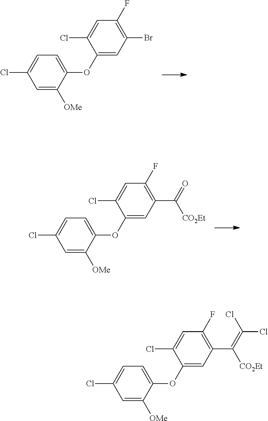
C1=C([OMe])C(OC2=CC(Br)=C(F)C=C2Cl)=CC=C1Cl.C1=C([OMe])C(OC2=CC(C(=O)[CO2Et])=C(F)C=C2Cl)=CC=C1Cl.C1=C([OMe])C(OC2=CC(C(=C(Cl)Cl)[CO2Et])=C(F)C=C2Cl)=CC=C1Cl
